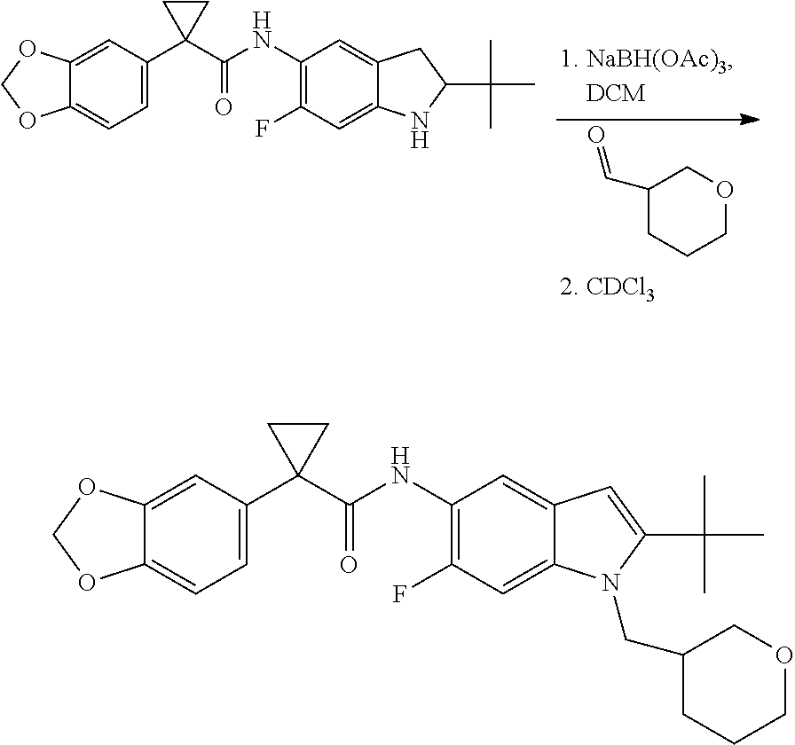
C12=CC(C3(C(NC4=C(F)C=C5C(=C4)CC(C(C)(C)C)N5)=O)CC3)=CC=C1OCO2.C1(C=O)CCCOC1.C12=CC(C3(C(NC4=C(F)C=C5C(=C4)C=C(C(C)(C)C)N5CC4CCCOC4)=O)CC3)=CC=C1OCO2
